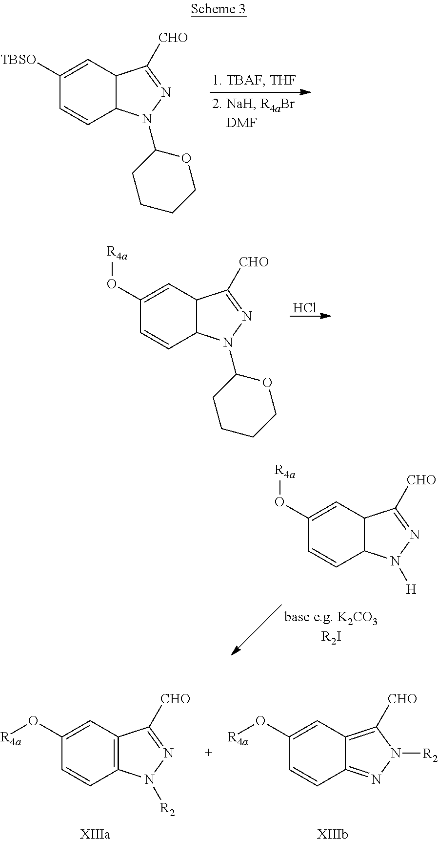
C1([TBSO])=CC2C(C=C1)N(C1CCCCO1)N=C2[CHO].Cl.C1(O[R4a])=CC2C(C=C1)N(C1CCCCO1)N=C2[CHO].C1(O[R4a])=CC2=C(C=C1)N([R2])N=C2[CHO].C1(O[R4a])=CC2=C([CHO])N([R2])N=C2C=C1.C1(O[R4a])=CC2C(C=C1)N([H])N=C2[CHO]
